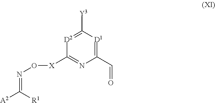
[D2]1=C([Y3])[D1]=C(C=O)N=C1[X]ON=C([A2])[R1]
